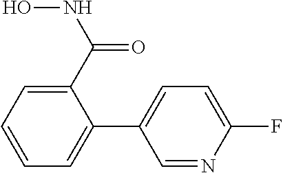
C1(C(NO)=O)=CC=CC=C1C1=CC=C(F)N=C1
